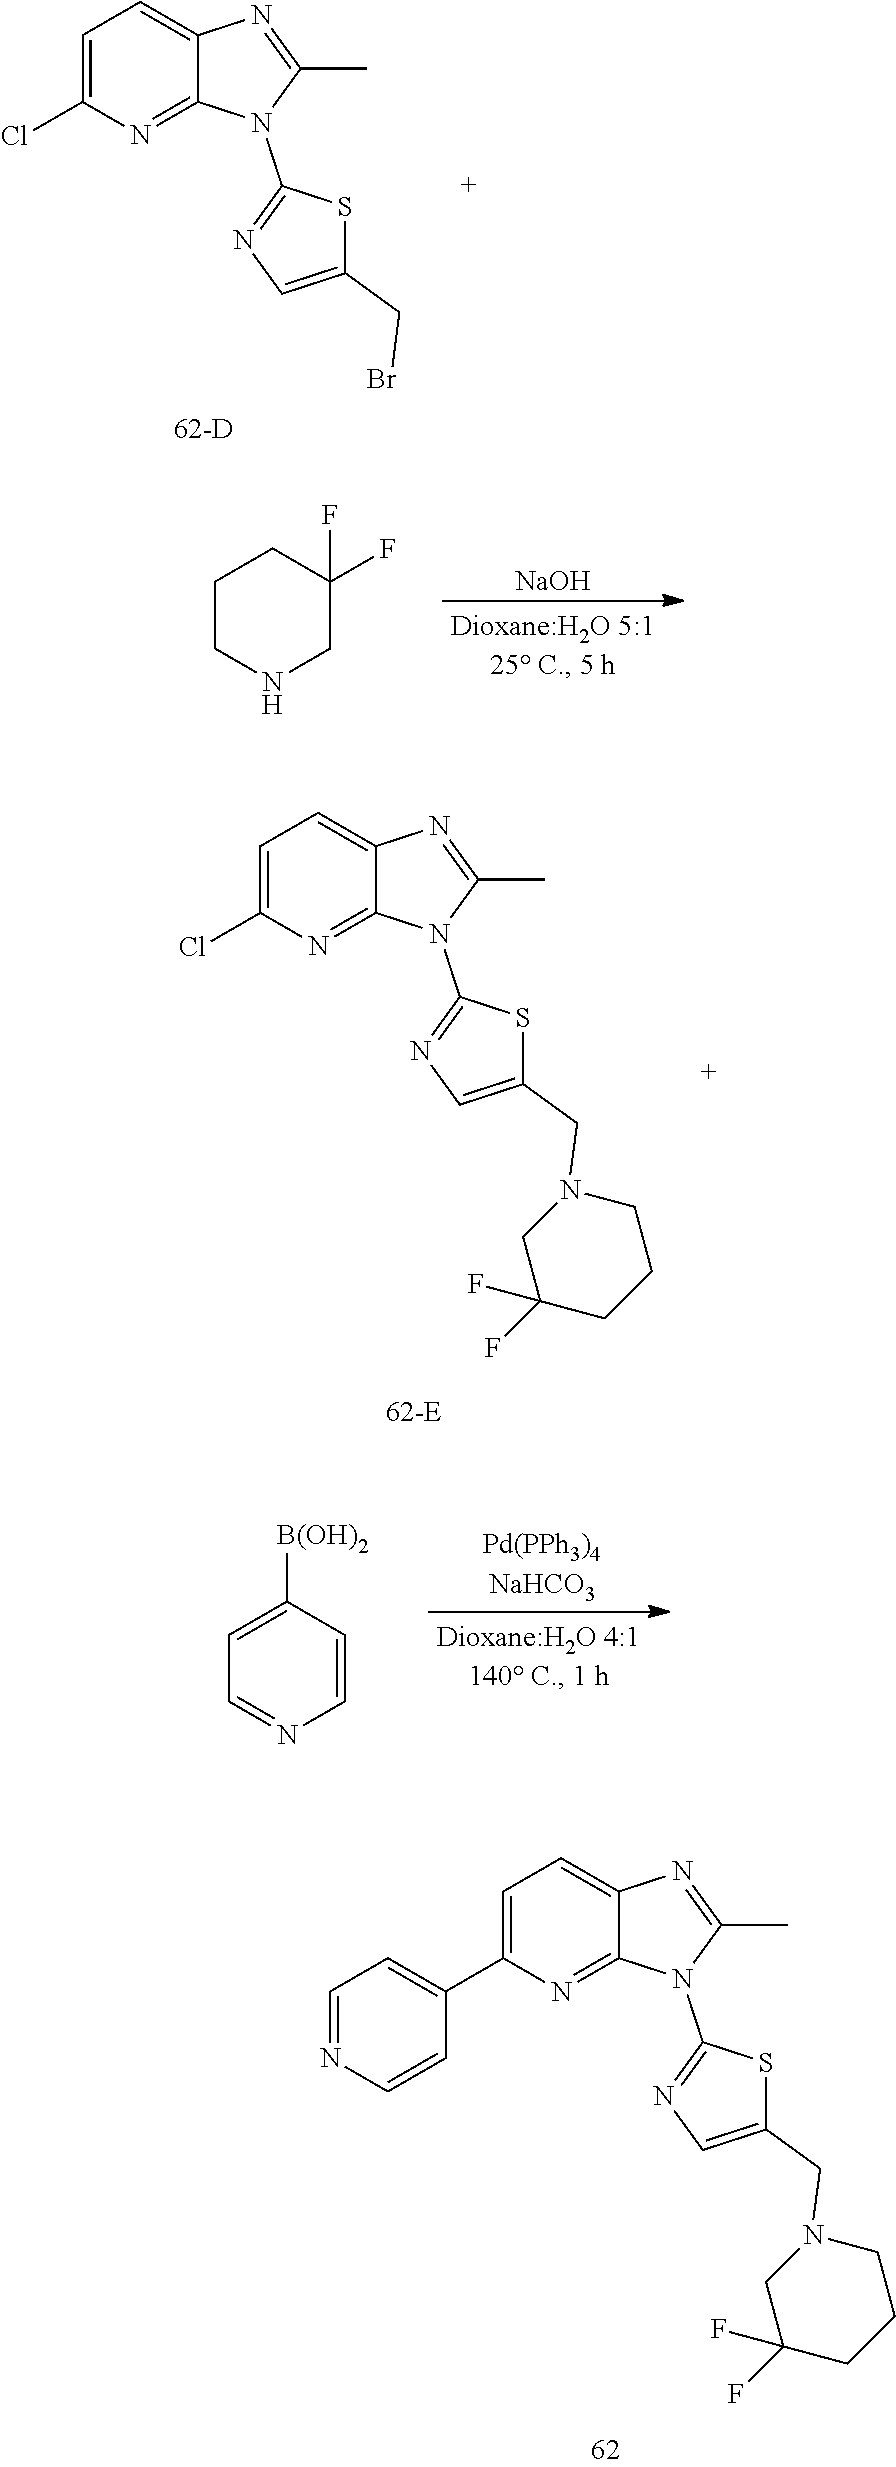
C1=C(C2=CC=NC=C2)N=C2C(=C1)N=C(C)N2C1=NC=C(CN2CC(F)(F)CCC2)S1.C1=C(Cl)N=C2C(=C1)N=C(C)N2C1=NC=C(CBr)S1.C1CNCC(F)(F)C1.[NaOH].C1=C(Cl)N=C2C(=C1)N=C(C)N2C1=NC=C(CN2CC(F)(F)CCC2)S1.C1([B(OH)2])=CC=NC=C1.[Pd(PPh3)4NaHCO3]
